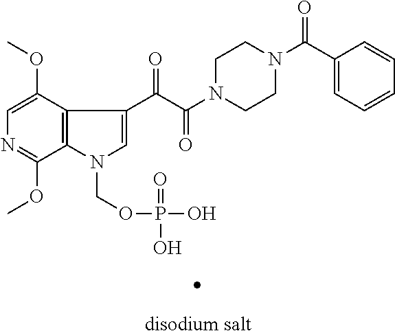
C1(OC)=CN=C(OC)C2=C1C(C(=O)C(=O)N1CCN(C(=O)C3=CC=CC=C3)CC1)=CN2COP(O)(=O)O.[disodium salt]
